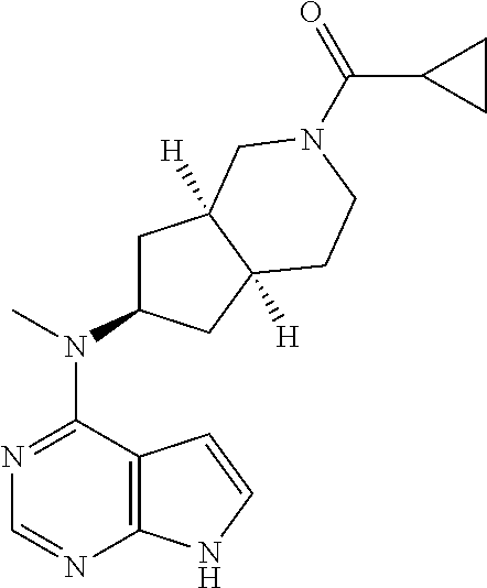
C12=C(N=CN=C1N(C)C1CC3([H])C([H])(C1)CCN(C(C1CC1)=O)C3)NC=C2
